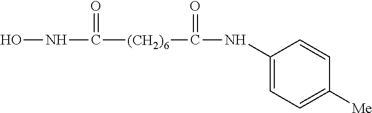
ONC([(CH2)6]C(NC1=CC=C([Me])C=C1)=O)=O
